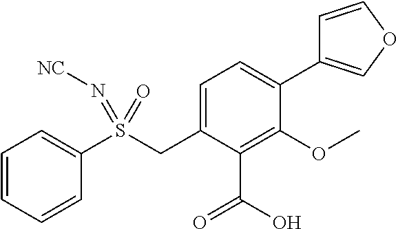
C1=CC=CC(S(CC2=CC=C(C3=COC=C3)C(OC)=C2C(O)=O)(=N[NC])=O)=C1
